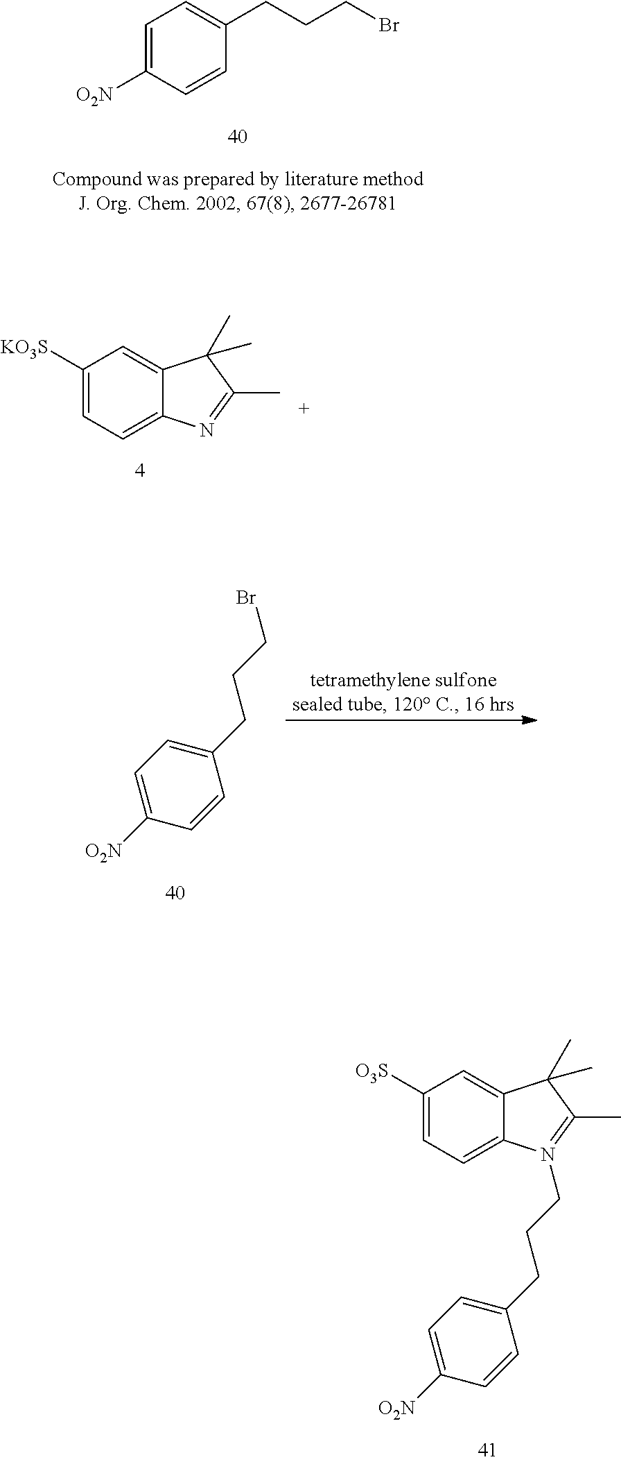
C1=C([O2N])C=CC(CCCBr)=C1.C1([KO3S])=CC=C2C(=C1)C(C)(C)C(C)=N2.C1(CCCBr)=CC=C([O2N])C=C1.C1([O3S])=CC=C2C(=C1)C(C)(C)C(C)=N2CCCC1=CC=C([O2N])C=C1
